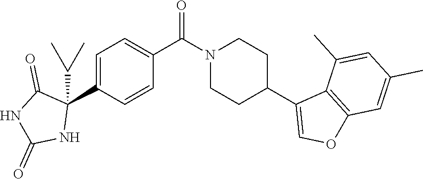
C1=C(C2(C(C)C)C(=O)NC(=O)N2)C=CC(C(=O)N2CCC(C3=COC4=C3C(C)=CC(C)=C4)CC2)=C1
